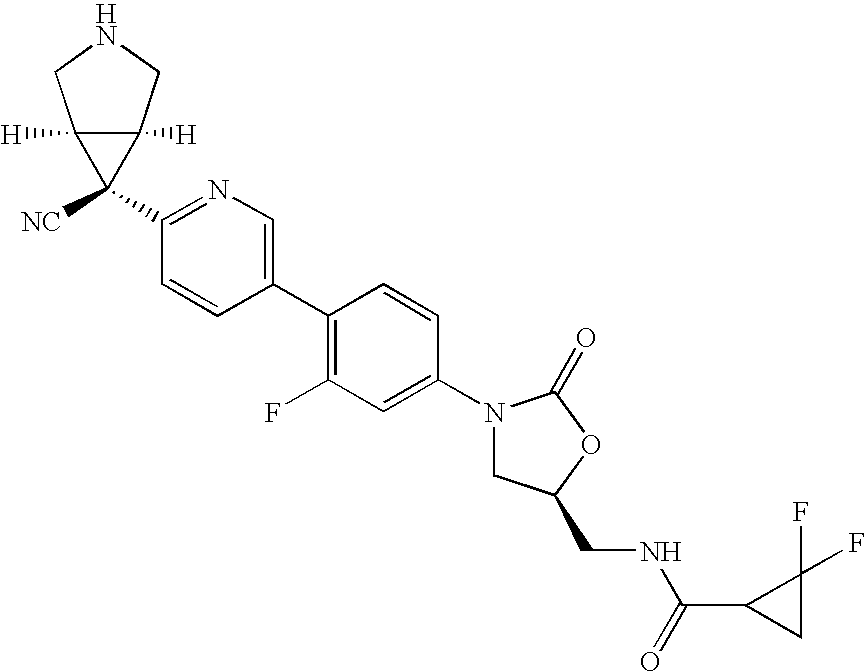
C1(N2CC(CNC(=O)C3CC3(F)F)OC2=O)=CC(F)=C(C2=CN=C(C3([NC])C4([H])C3([H])CNC4)C=C2)C=C1
